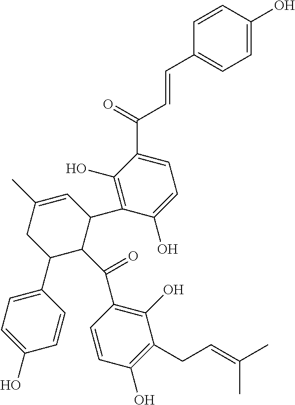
C1=C(C2C(C(C3=C(O)C(CC=C(C)C)=C(O)C=C3)=O)C(C3=C(O)C(C(=O)C=CC4=CC=C(O)C=C4)=CC=C3O)C=C(C)C2)C=CC(O)=C1
